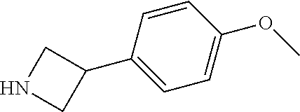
C1=CC(C2CNC2)=CC=C1OC
